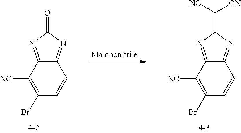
C1(Br)=C([NC])C2=NC(=O)N=C2C=C1.C1(Br)=C([NC])C2=NC(=C([CN])[NC])N=C2C=C1
